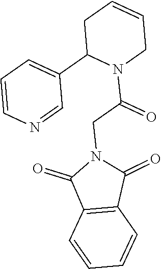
C(CN1C(=O)C2=C(C1=O)C=CC=C2)(=O)N1C(C2=CC=CN=C2)CC=CC1
